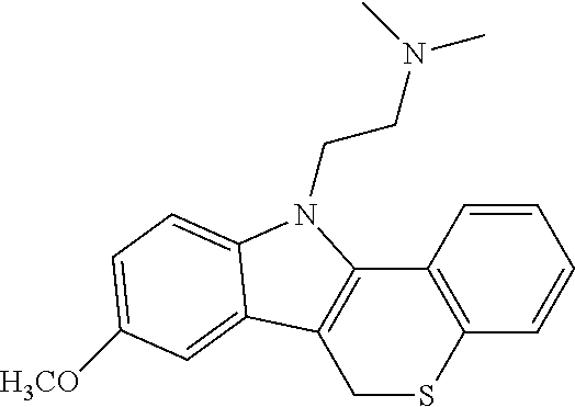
C12=C(C=CC=C1)SCC1=C2N(CCN(C)C)C2=CC=C([H3CO])C=C12
